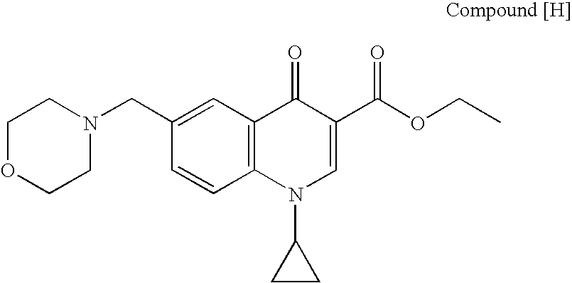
C12=C(C=C(CN3CCOCC3)C=C1)C(=O)C(C(OCC)=O)=CN2C1CC1
